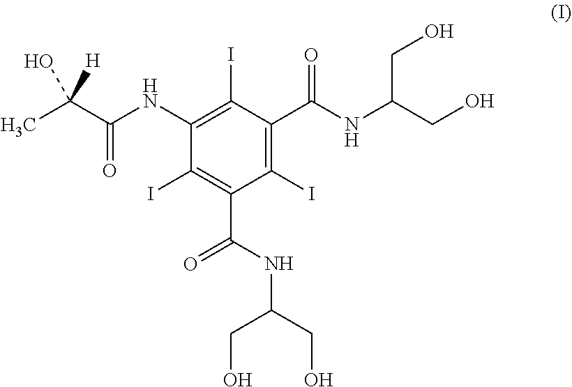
C1(I)=C(C(=O)NC(CO)CO)C(I)=C(C(=O)NC(CO)CO)C(I)=C1NC(C(C)([H])O)=O
